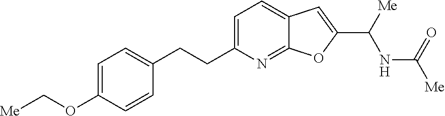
C1=C(OC[Me])C=CC(CCC2=CC=C3C(=N2)OC(C([Me])NC([Me])=O)=C3)=C1
